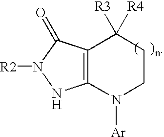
C12=C(N([Ar])CCC1([R3])[R4])NN([R2])C2=O
